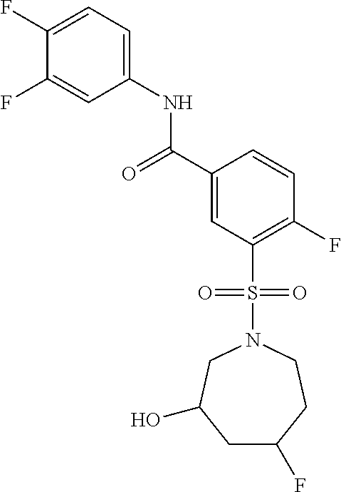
C(C1=CC(S(N2CCC(F)CC(O)C2)(=O)=O)=C(F)C=C1)(=O)NC1=CC=C(F)C(F)=C1
